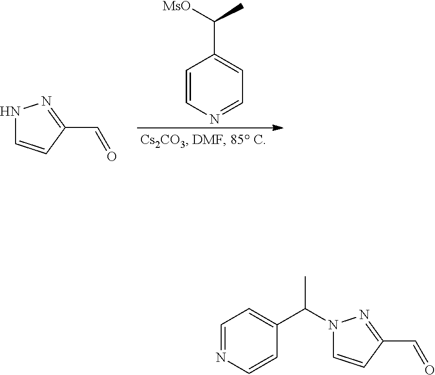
N1C=CC(C=O)=N1.C1=CN=CC=C1C(C)[MsO].N1(C(C)C2=CC=NC=C2)C=CC(C=O)=N1
